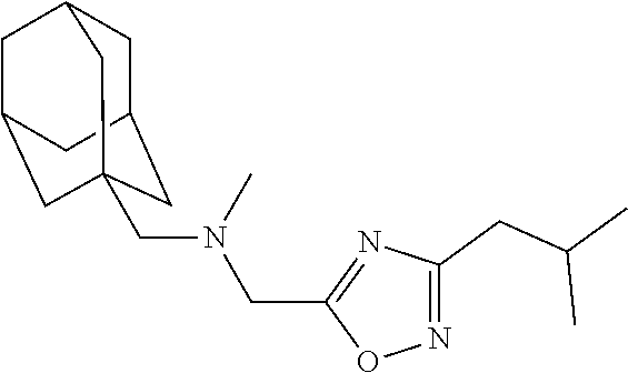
N1=C(CC(C)C)N=C(CN(C)CC23CC4CC(CC(C2)C4)C3)O1
